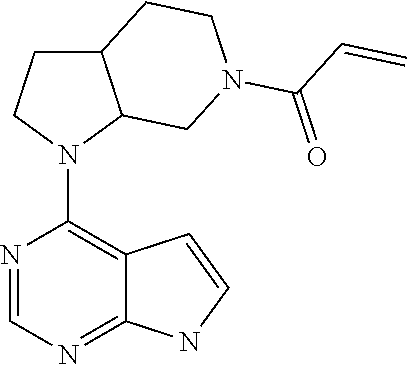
N1(C2=C3C(=NC=N2)NC=C3)C2C(CC1)CCN(C(C=C)=O)C2
